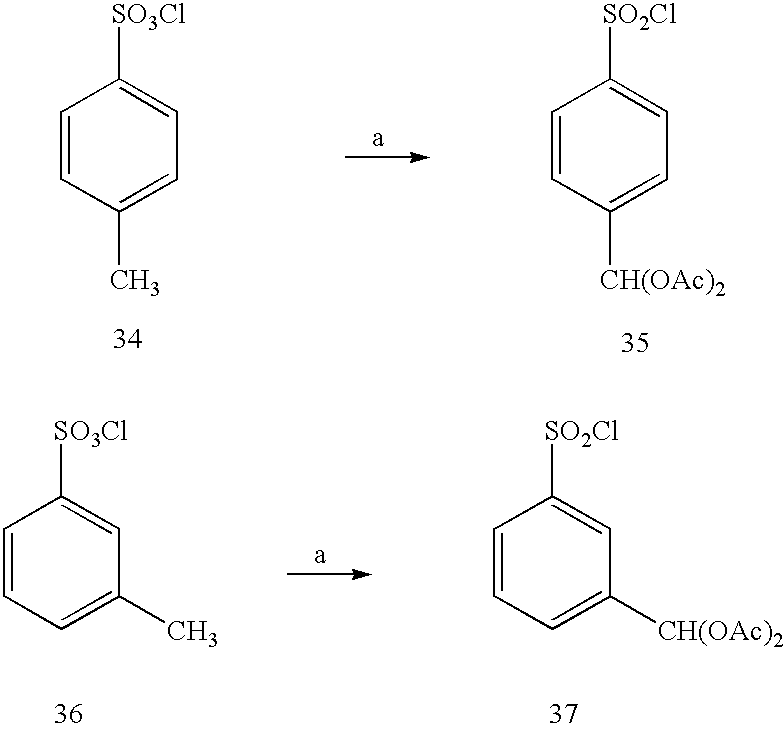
C1=CC(C)=CC=C1[SO3Cl].C1=CC([CH(OAc)2])=CC=C1[SO2Cl].C1=CC=C(C)C=C1[SO3Cl].C1=CC=C([CH(OAc)2])C=C1[SO2Cl]
